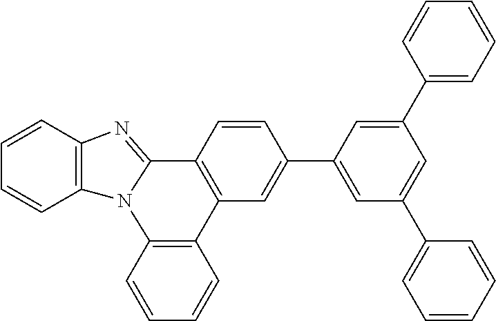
C1=CC2=C(C=C1)N1C(=NC3=C1C=CC=C3)C1=C2C=C(C2=CC(C3=CC=CC=C3)=CC(C3=CC=CC=C3)=C2)C=C1
